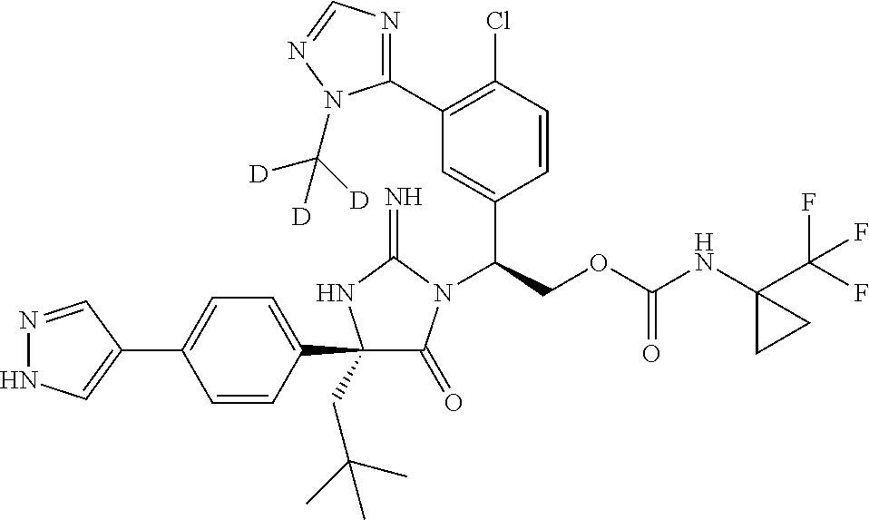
N1=CC(C2=CC=C(C3(CC(C)(C)C)C(=O)N(C(COC(NC4(C(F)(F)F)CC4)=O)C4=CC(C5=NC=NN5C([D])([D])[D])=C(Cl)C=C4)C(=N)N3)C=C2)=CN1
